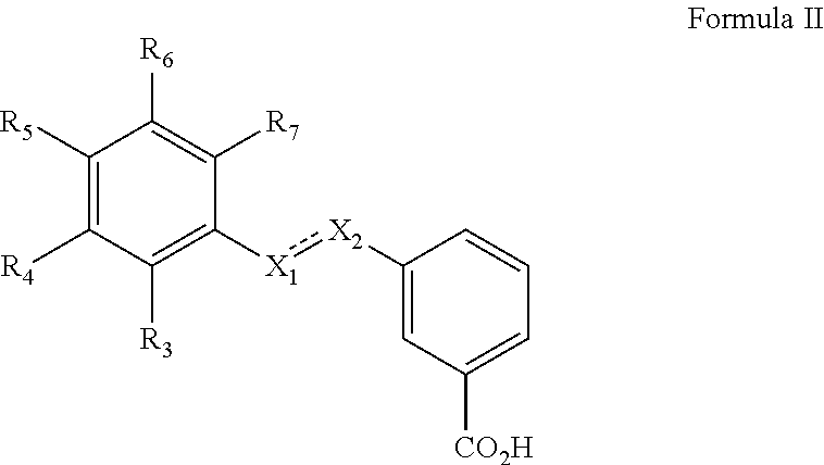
C1([X2]:[X1]C2=C([R3])C([R4])=C([R5])C([R6])=C2[R7])=CC([CO2H])=CC=C1
